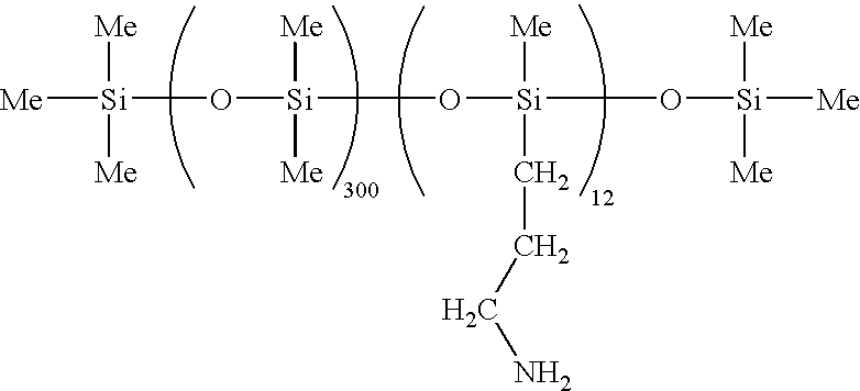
[Me][Si]([Me])([Me])O[Si](O[Si](O[Si]([Me])([Me])[Me])([Me])CCCN)([Me])[Me]
